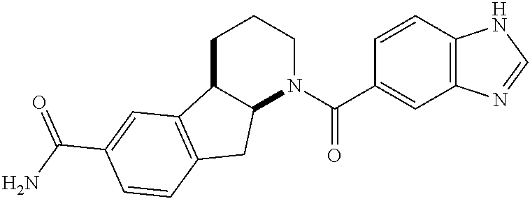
C12C(CCCN1C(C1=CC3=C(C=C1)NC=N3)=O)C1=C(C2)C=CC(C(N)=O)=C1
